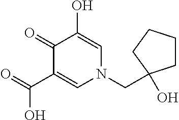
C1(=O)C(C(O)=O)=CN(CC2(O)CCCC2)C=C1O
